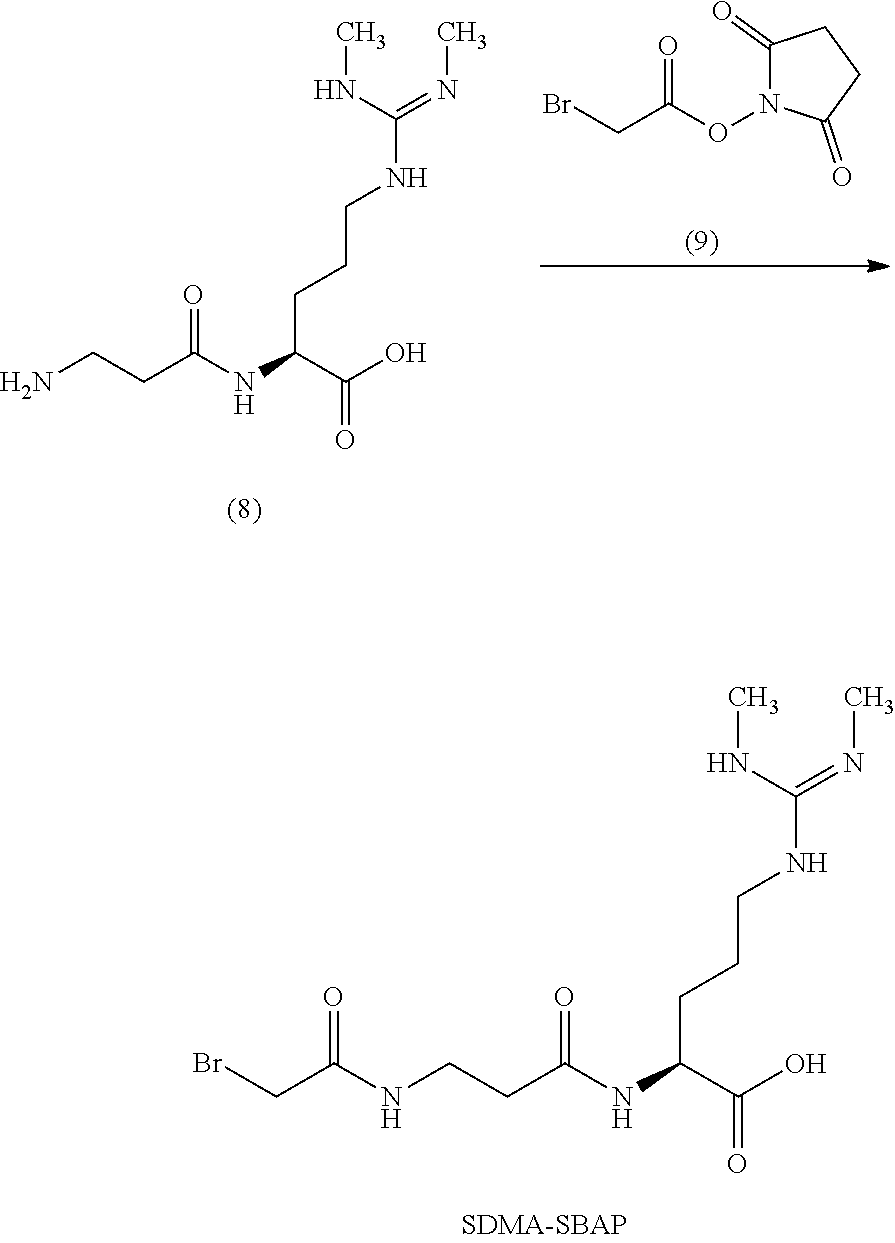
CNC(=NC)NCCCC(NC(CCNC(CBr)=O)=O)C(O)=O.CNC(=NC)NCCCC(NC(CCN)=O)C(O)=O.BrCC(ON1C(=O)CCC1=O)=O
